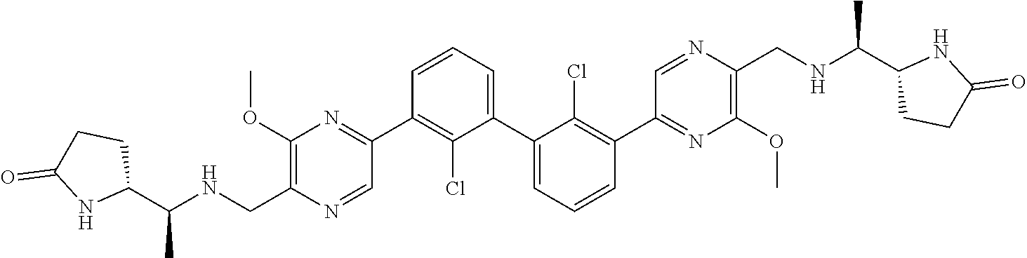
C1(C2=NC(OC)=C(C[HN]C(C3CCC(=O)N3)C)N=C2)=C(Cl)C(C2=CC=CC(C3=NC(OC)=C(CNC(C4CCC(=O)[HN]4)C)N=C3)=C2Cl)=CC=C1
